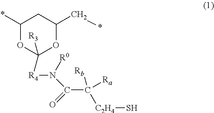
C1(*)OC([R3])([R4]N(C(=O)C([Rb])([Ra])[C2H4]S)[R0])OC(C*)C1
